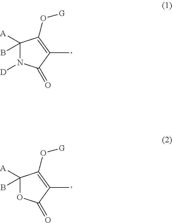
C1([A])(B)N([D])C(=O)C(C)=C1O[G].C1([A])(B)OC(=O)C(C)=C1O[G]
